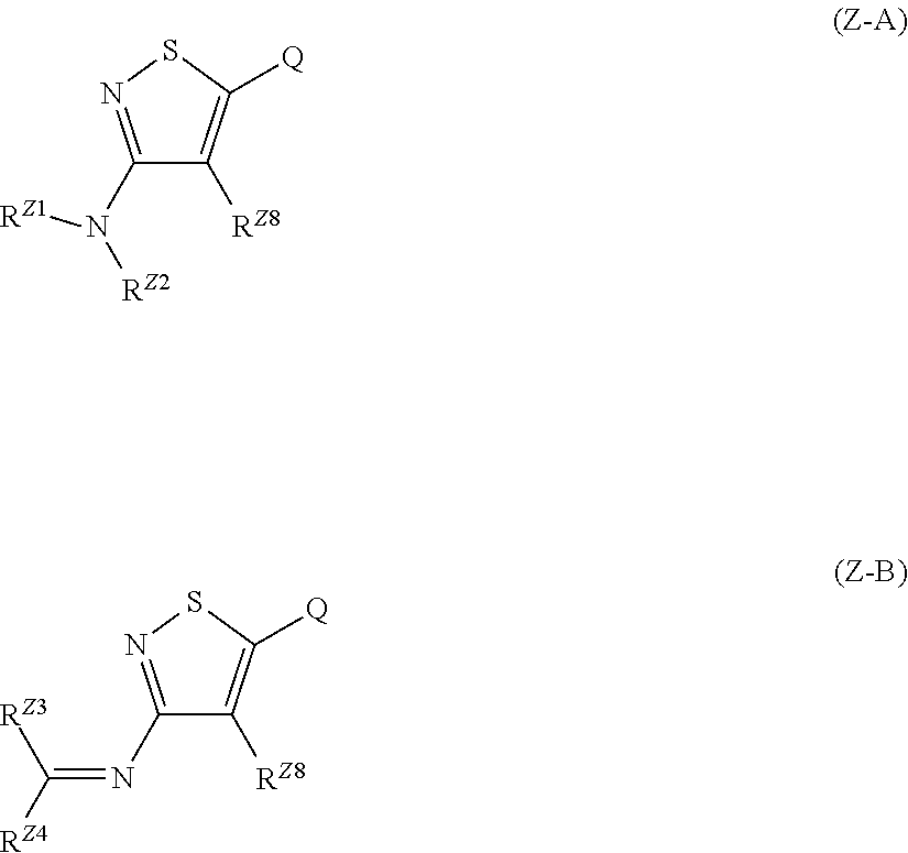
C1(N([RZ2])[RZ1])=NSC([Q])=C1[RZ8].C1(N=C([RZ4])[RZ3])=NSC([Q])=C1[RZ8]
